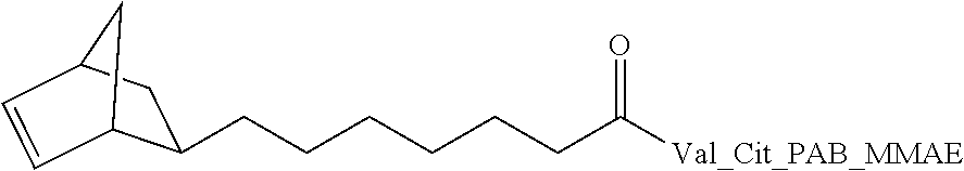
C(CCCC([Val_Cit_PAB_MMAE])=O)CCC1C2C=CC(C1)C2
